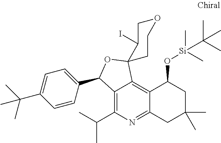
C12=C(C(C)C)N=C3C(=C1C1(OC2C2=CC=C(C(C)(C)C)C=C2)C(I)COCC1)C(O[Si](C)(C)C(C)(C)C)CC(C)(C)C3
